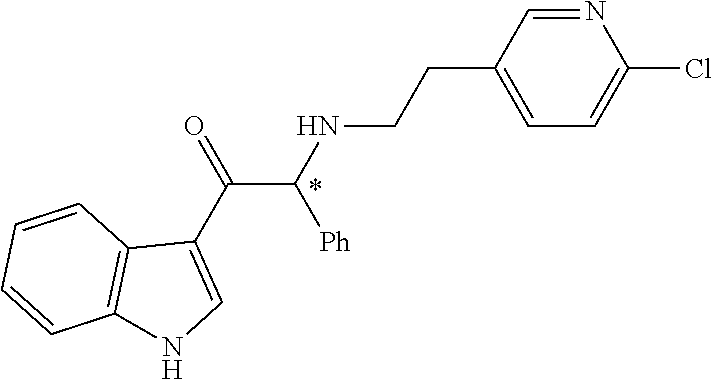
N1=CC(CCNC(C(C2=CNC3=C2C=CC=C3)=O)[Ph])=CC=C1Cl
